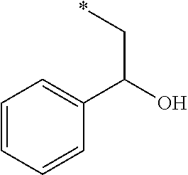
C(C(O)C1=CC=CC=C1)*
